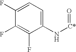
C1(F)=CC=C(N[C*]=O)C(F)=C1F
